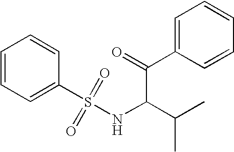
C1=CC=C(S(NC(C(C)C)C(=O)C2=CC=CC=C2)(=O)=O)C=C1
